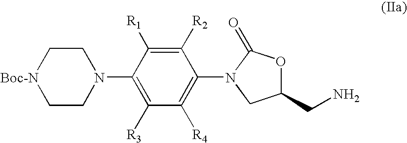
C1C[Boc-N]CCN1C1=C([R3])C([R4])=C(N2C(=O)OC(CN)C2)C([R2])=C1[R1]
